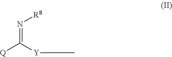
N(=C([Y]CC)[Q])[R8]
